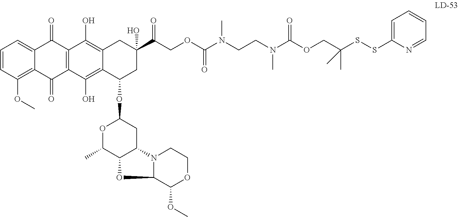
C(C1(O)CC2=C(O)C3=C(C(O)=C2C(OC2OC(C)C4C(C2)N2C(O4)C(OC)OCC2)C1)C(=O)C1=C(OC)C=CC=C1C3=O)(=O)COC(N(CCN(C(OCC(SSC1=CC=CC=N1)(C)C)=O)C)C)=O
